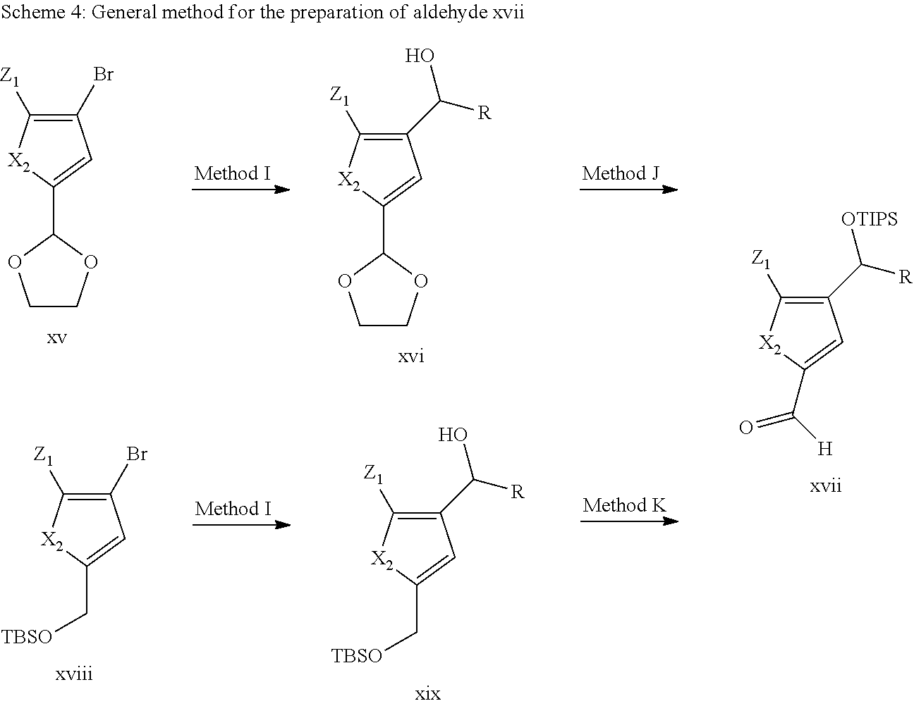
C1(Br)=C([Z1])[X2]C(C2OCCO2)=C1.C1(C([R])O)=C([Z1])[X2]C(C2OCCO2)=C1.C1(Br)=C([Z1])[X2]C(C[TBSO])=C1.C1(C([R])O)=C([Z1])[X2]C(C[TBSO])=C1.C1(C([R])[OTIPS])=C([Z1])[X2]C(C(=O)[H])=C1
